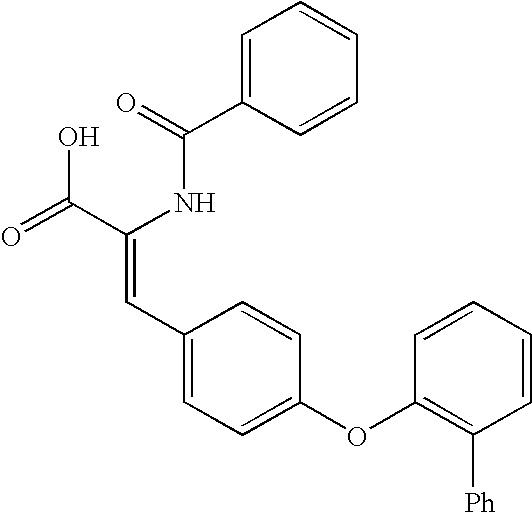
C1=C(C(=O)NC(C(=O)O)=CC2=CC=C(OC3=C([Ph])C=CC=C3)C=C2)C=CC=C1
